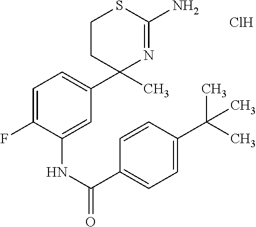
N(C1=CC(C2(C)N=C(N)SCC2)=CC=C1F)C(=O)C1=CC=C(C(C)(C)C)C=C1.Cl
